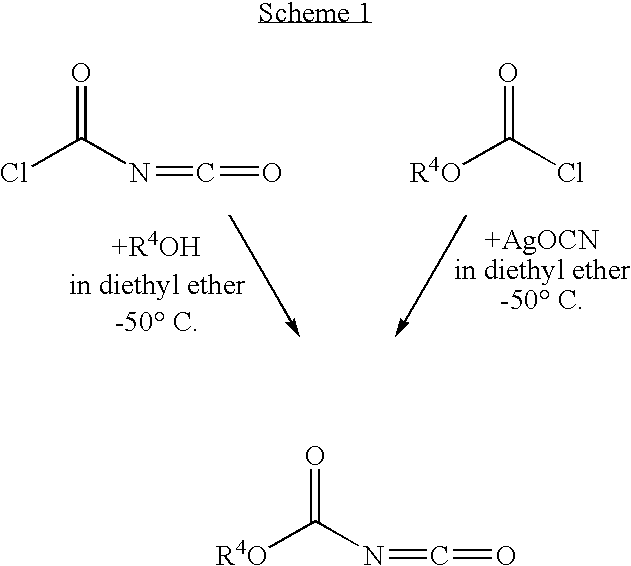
ClC(N=C=O)=O.[R4O]C(Cl)=O.[R4O]C(N=C=O)=O
